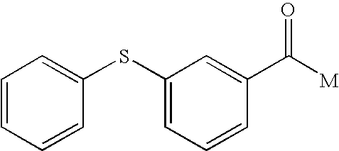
C1(SC2=CC=CC=C2)=CC=CC(C([M])=O)=C1
